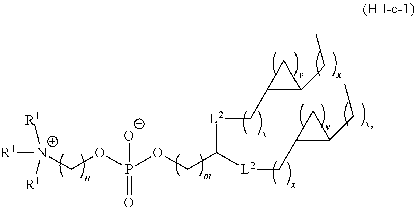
C([N+]([R1])([R1])[R1])OP(OCC([L2]CC1C(CC)C1)[L2]CC1C(CC)C1)([O-])=O
